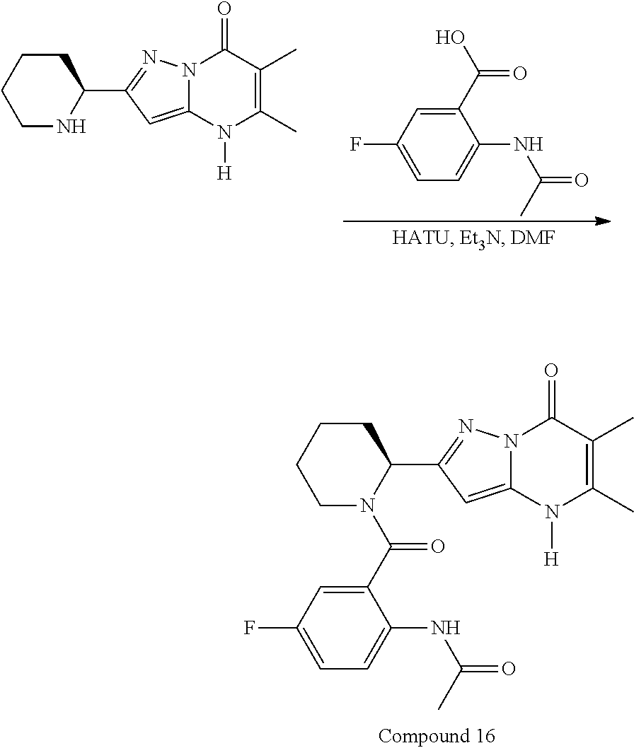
N1C(C2=NN3C(=C2)N([H])C(C)=C(C)C3=O)CCCC1.C1=C(NC(C)=O)C(C(O)=O)=CC(F)=C1.N1(C(C2=CC(F)=CC=C2NC(C)=O)=O)C(C2=NN3C(=C2)N([H])C(C)=C(C)C3=O)CCCC1
